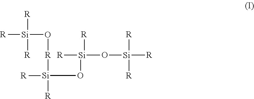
[R][Si]([R])([R])O[R][Si](O[Si]([R])([R])O[Si]([R])([R])[R])([R])[R]
